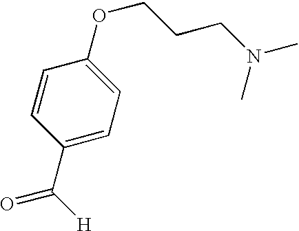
C1(C(=O)[H])=CC=C(OCCCN(C)C)C=C1
